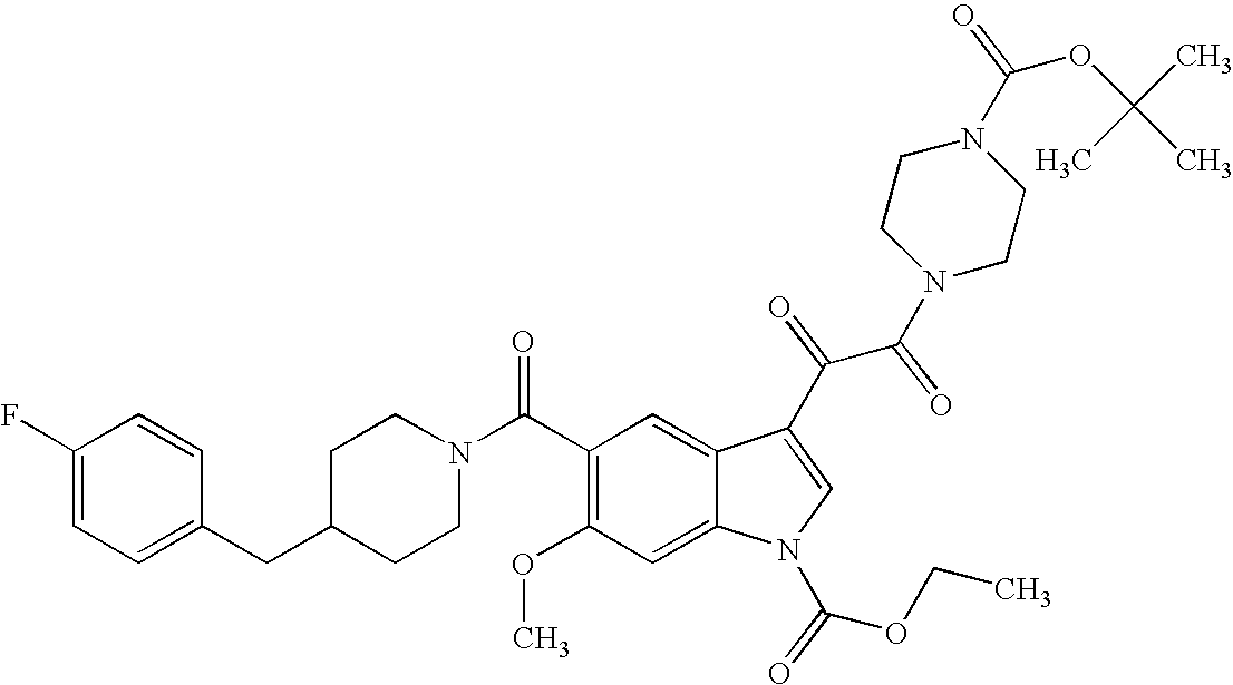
C1(F)=CC=C(CC2CCN(C(C3=C(OC)C=C4C(=C3)C(C(C(N3CCN(C(OC(C)(C)C)=O)CC3)=O)=O)=CN4C(OCC)=O)=O)CC2)C=C1
